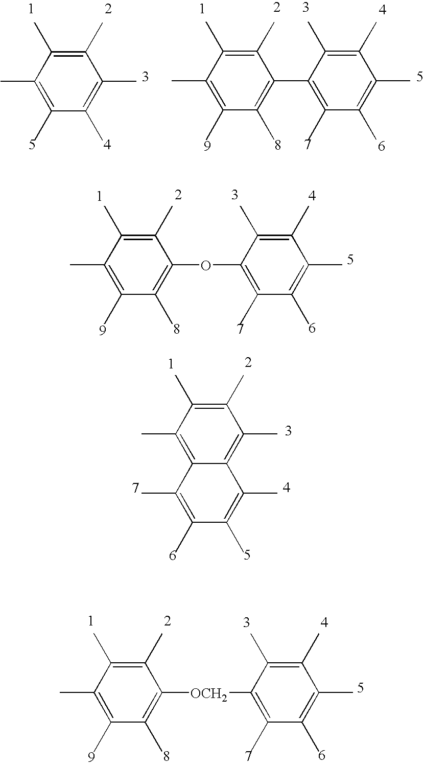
C1(C)=C(C)C(C)=C(C)C(C)=C1C.C1(C)=C(C)C(C)=C(C)C(C)=C1C1=C(C)C(C)=C(C)C(C)=C1C.C1(C)=C(C)C(C)=C(C)C(C)=C1OC1=C(C)C(C)=C(C)C(C)=C1C.C12=C(C)C(C)=C(C)C(C)=C1C(C)=C(C)C(C)=C2C.C1(C)=C(C)C(C)=C(C)C(C)=C1[OCH2]C1=C(C)C(C)=C(C)C(C)=C1C
